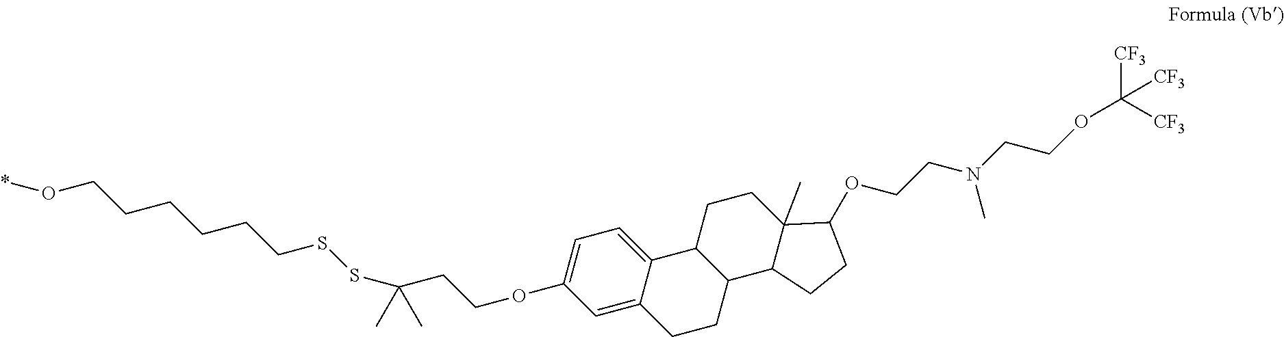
C1=C2C(=CC=C1OCCC(SSCCCCCCO*)(C)C)C1C(CC2)C2C(C)(CC1)C(OCCN(CCOC([CF3])([CF3])[CF3])C)CC2
